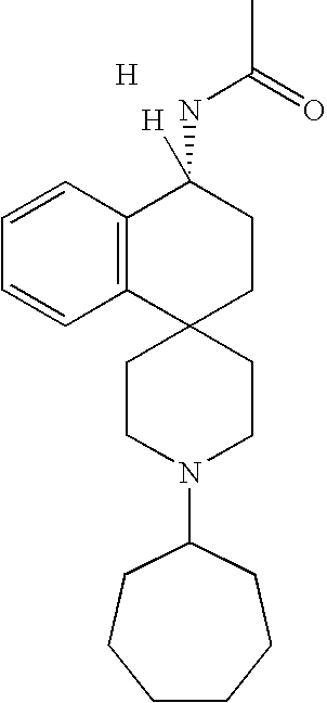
C1=CC2=C(C=C1)C1(CCC2(NC(C)=O)[H])CCN(C2CCCCCC2)CC1.[H]
